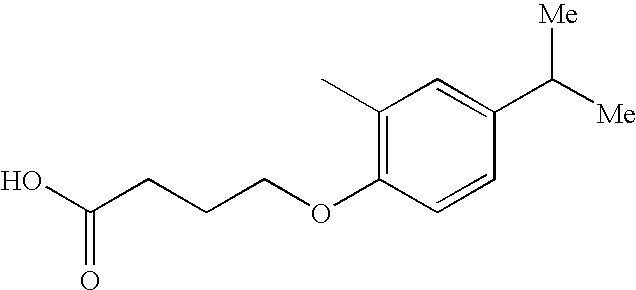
OC(CCCOC1=C(C)C=C(C([Me])[Me])C=C1)=O
